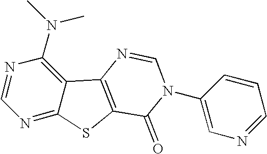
C1=NC(N(C)C)=C2C(=N1)SC1=C2N=CN(C2=CN=CC=C2)C1=O
